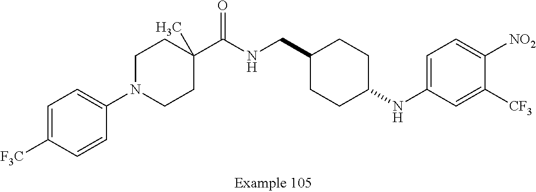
C1=C([F3C])C=CC(N2CCC(C(NCC3CCC(NC4=CC=C([NO2])C([CF3])=C4)CC3)=O)(C)CC2)=C1
